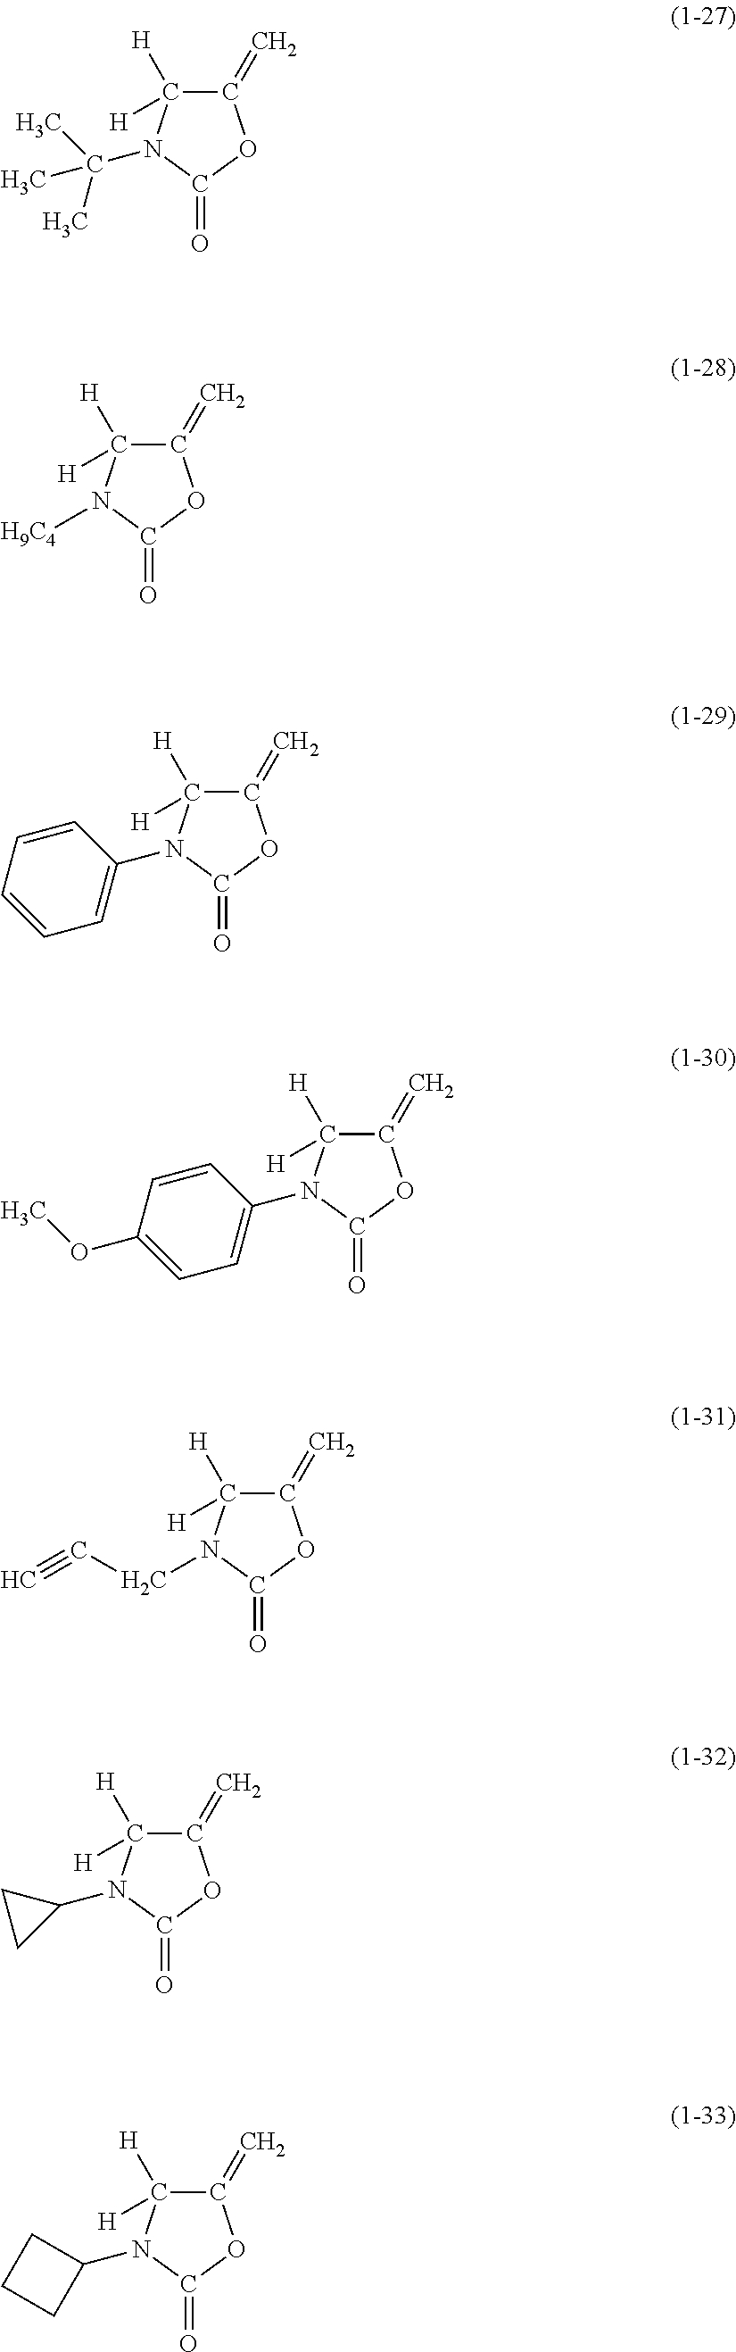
C1(=C)OC(=O)N(C(C)(C)C)C1([H])[H].C1(=C)OC(=O)N([H9C4])C1([H])[H].C1(=C)OC(=O)N(C2=CC=CC=C2)C1([H])[H].C1(=C)OC(=O)N(C2=CC=C(OC)C=C2)C1([H])[H].C1(=C)OC(=O)N(CC#C)C1([H])[H].C1(=C)OC(=O)N(C2CC2)C1([H])[H].C1(=C)OC(=O)N(C2CCC2)C1([H])[H]
